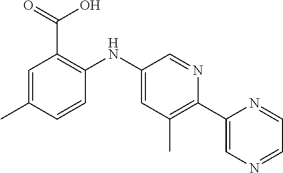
C1=C(C)C=CC(NC2=CC(C)=C(C3=CN=CC=N3)N=C2)=C1C(=O)O
